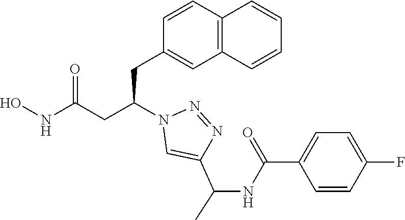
C1(CC(CC(NO)=O)N2C=C(C(NC(C3=CC=C(F)C=C3)=O)C)N=N2)=CC2=C(C=C1)C=CC=C2
